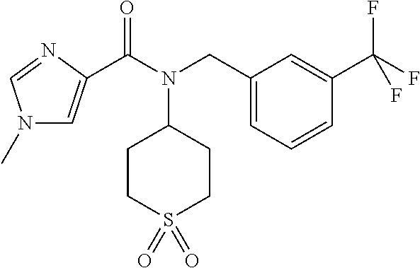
C(N(CC1=CC=CC(C(F)(F)F)=C1)C1CCS(=O)(=O)CC1)(=O)C1=CN(C)C=N1
